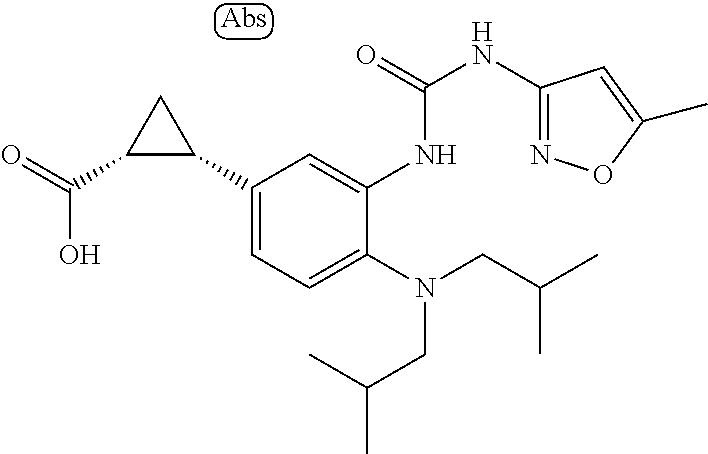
C1(NC(NC2=CC(C3CC3C(=O)O)=CC=C2N(CC(C)C)CC(C)C)=O)=NOC(C)=C1
